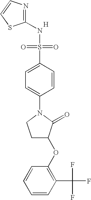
[H].N1=C(NS(=O)(=O)C2=CC=C(N3CCC(OC4=C(C(F)(F)F)C=CC=C4)C3=O)C=C2)SC=C1
